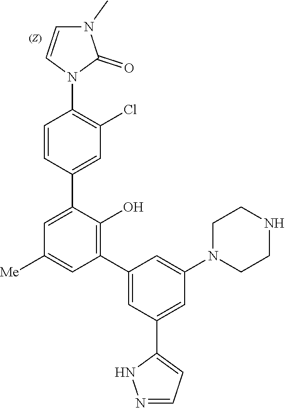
C1CN(C2=CC(C3=C(O)C(C4=CC(Cl)=C(N5C=CN(C)C5=O)C=C4)=CC([Me])=C3)=CC(C3=CC=NN3)=C2)CCN1
